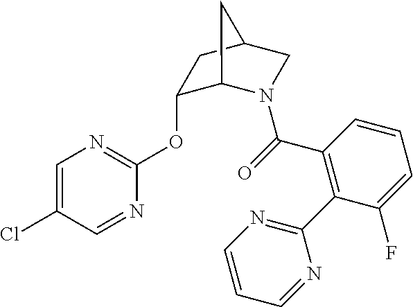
C1(OC2=NC=C(Cl)C=N2)C2N(C(=O)C3=C(C4=NC=CC=N4)C(F)=CC=C3)CC(C1)C2
